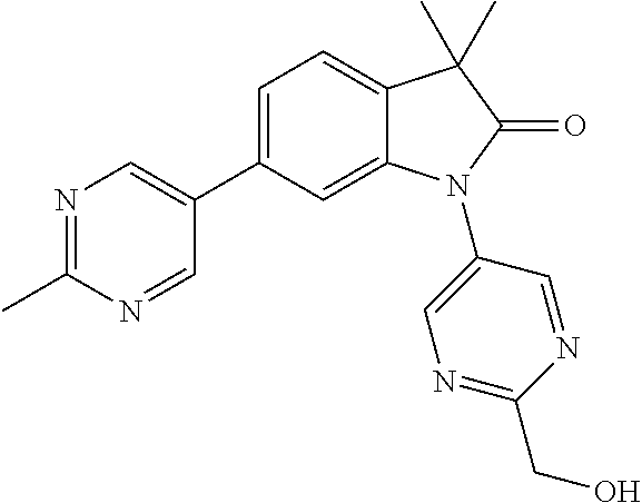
N1=C(C)N=CC(C2=CC=C3C(=C2)N(C2=CN=C(CO)N=C2)C(=O)C3(C)C)=C1
